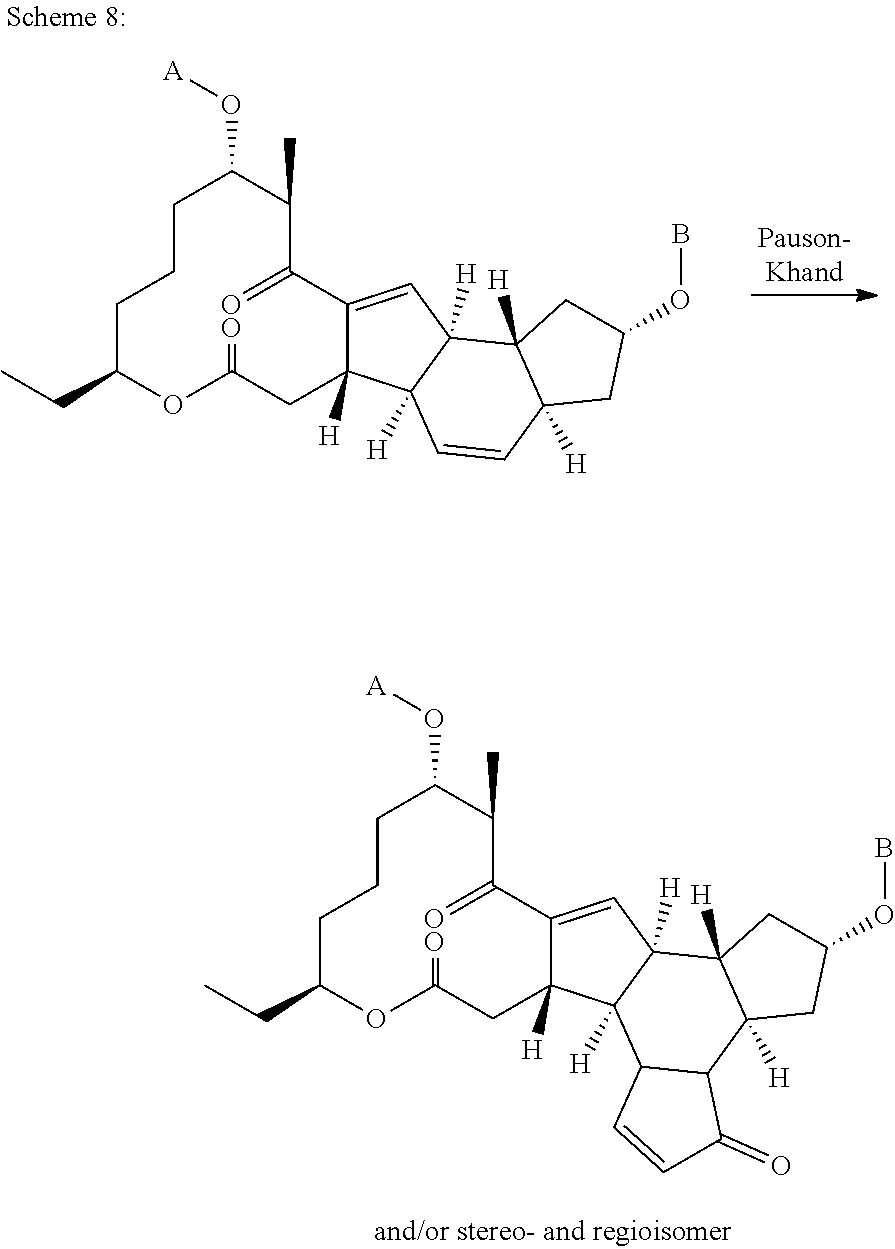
C1(O[A])C(C)C(=O)C2=CC3([H])C([H])(C2([H])CC(=O)OC(CC)CCC1)C=CC1([H])C3([H])CC(OB)C1.C1(O[A])C(C)C(=O)C2=CC3([H])C([H])(C2([H])CC(=O)OC(CC)CCC1)C1C(C2([H])C3([H])CC(OB)C2)C(=O)C=C1
